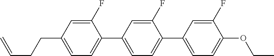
C1(F)=CC(CCC=C)=CC=C1C1=CC=C(C2=CC=C(OCC)C(F)=C2)C(F)=C1
